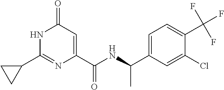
C1(=O)C=C(C(NC(C2=CC=C(C(F)(F)F)C(Cl)=C2)C)=O)N=C(C2CC2)N1
